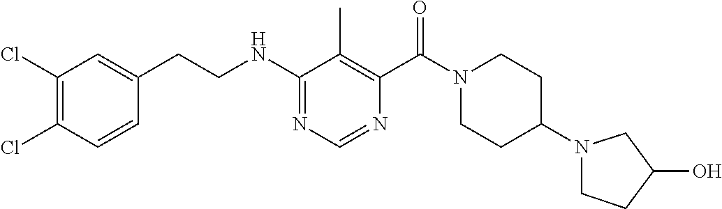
C1(Cl)=C(Cl)C=C(CCNC2=NC=NC(C(N3CCC(N4CCC(O)C4)CC3)=O)=C2C)C=C1
